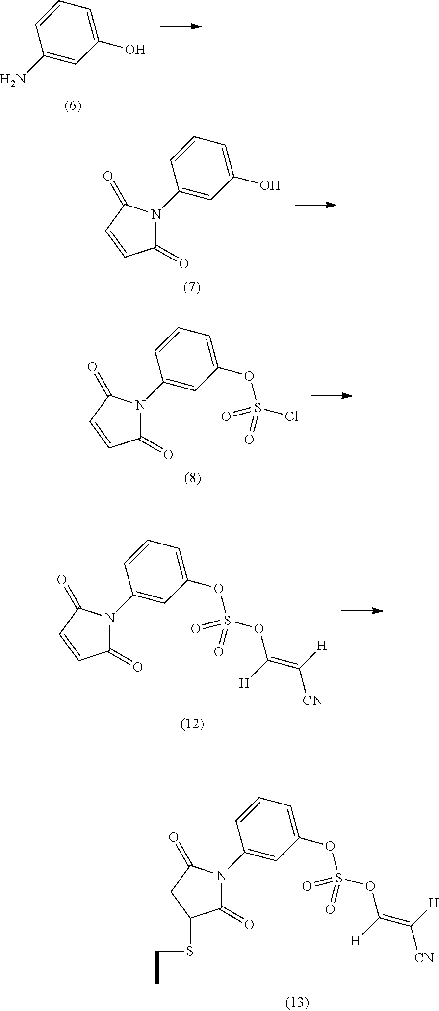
C1=CC=C(O)C=C1N.C1=CC=C(O)C=C1N1C(=O)C=CC1=O.C1=CC=C(OS(=O)(Cl)=O)C=C1N1C(=O)C=CC1=O.C1=CC=C(OS(=O)(OC(=C([H])[CN])[H])=O)C=C1N1C(=O)C=CC1=O.C1=CC=C(OS(=O)(OC(=C([H])[CN])[H])=O)C=C1N1C(=O)C(SCC)CC1=O
